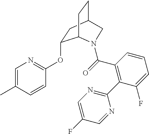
C1=C(C)C=CC(OC2CC3CCC2N(C(=O)C2=C(C4=NC=C(F)C=N4)C(F)=CC=C2)C3)=N1
